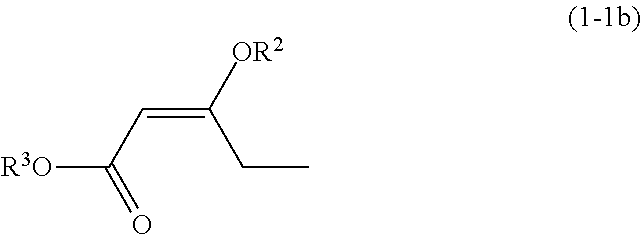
[R3O]C(C=C(CC)[OR2])=O
